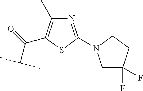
N1=C(N2CC(F)(F)CC2)SC(C(=O)C(C)C)=C1C
